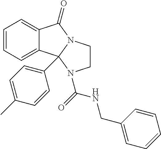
C1=CC=C2C(=C1)C1(C3=CC=C(C)C=C3)N(C2=O)CCN1C(=O)NCC1=CC=CC=C1
